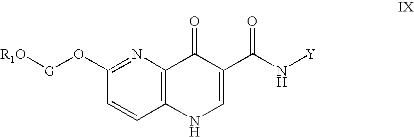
C1=CC2=C(N=C1O[G][R1O])C(=O)C(C(N[Y])=O)=CN2
